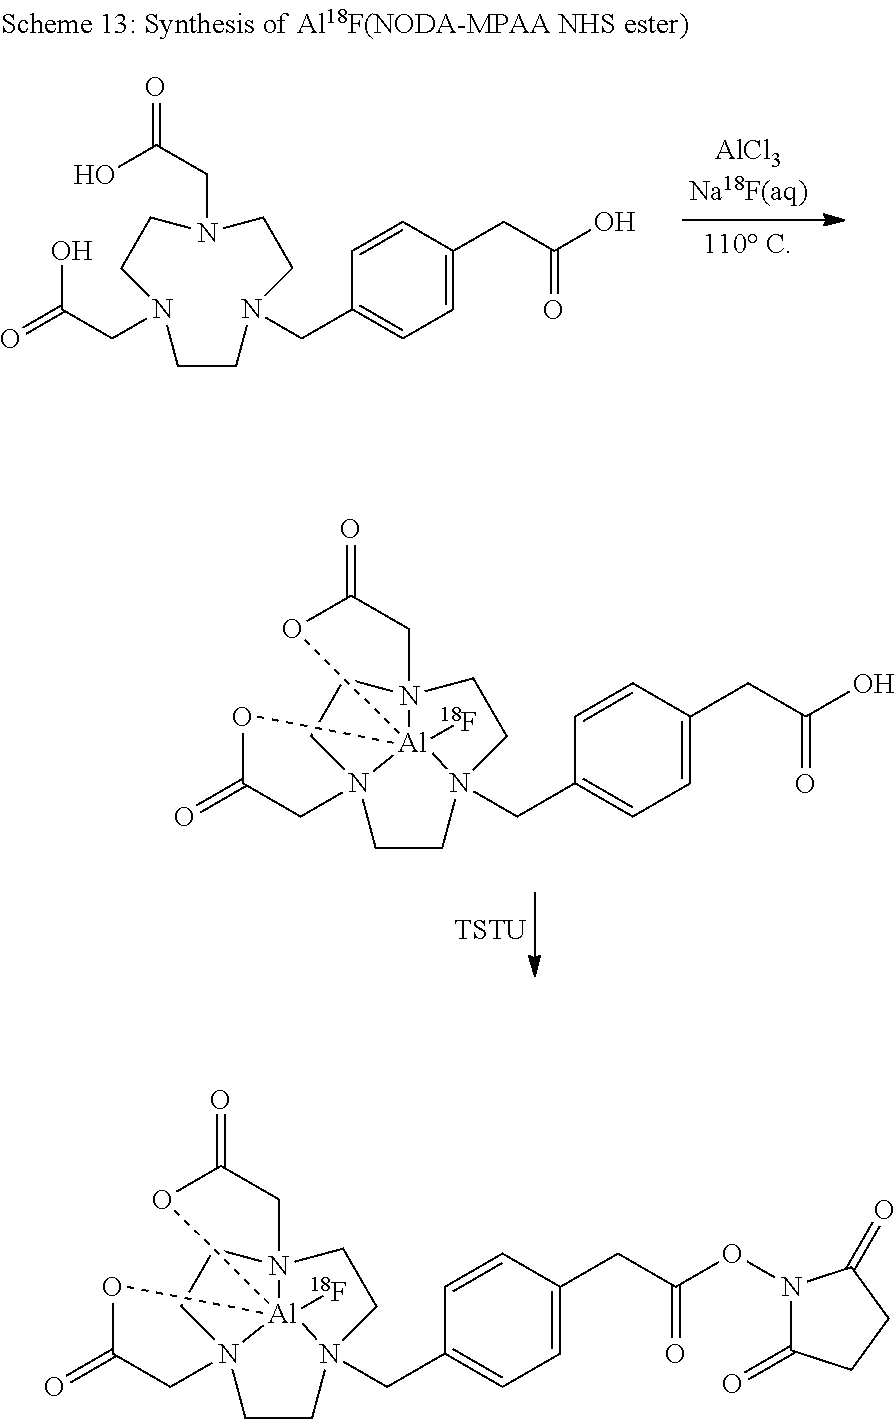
C1CN2(CC3=CC=C(CC(ON4C(=O)CCC4=O)=O)C=C3)CCN34CCN15CC(=O)O[Al]352([18F])OC(=O)C4.C1CN(CC2=CC=C(CC(O)=O)C=C2)CCN(CC(=O)O)CCN1CC(=O)O.C1CN2(CC3=CC=C(CC(O)=O)C=C3)CCN34CCN15CC(=O)O[Al]352([18F])OC(=O)C4.[TSTU]
